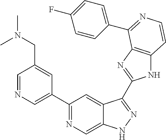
C1=NC=C(C2=NC=C3C(=C2)C(C2=NC4=C(N2)C=CN=C4C2=CC=C(F)C=C2)=NN3)C=C1CN(C)C
